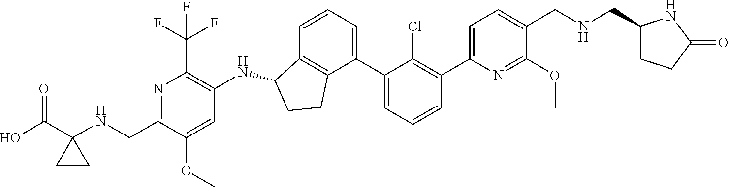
C(C1=NC(C(F)(F)F)=C(NC2C3=C(CC2)C(C2=CC=CC(C4=CC=C(CNCC5CCC(=O)N5)C(OC)=N4)=C2Cl)=CC=C3)C=C1OC)NC1(C(O)=O)CC1
